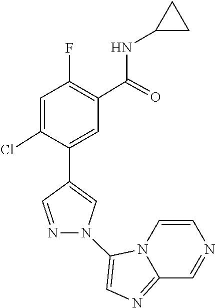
N12C(=NC=C1N1C=C(C3=CC(C(NC4CC4)=O)=C(F)C=C3Cl)C=N1)C=NC=C2
